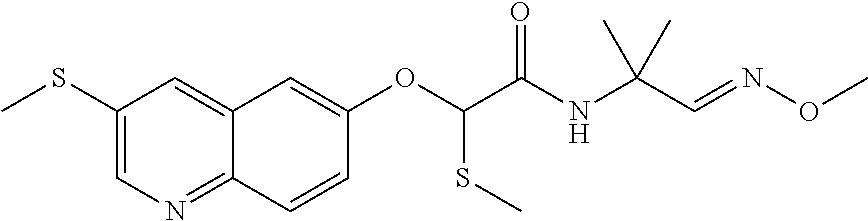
C1(SC)=CN=C2C(=C1)C=C(OC(C(NC(C=NOC)(C)C)=O)SC)C=C2
